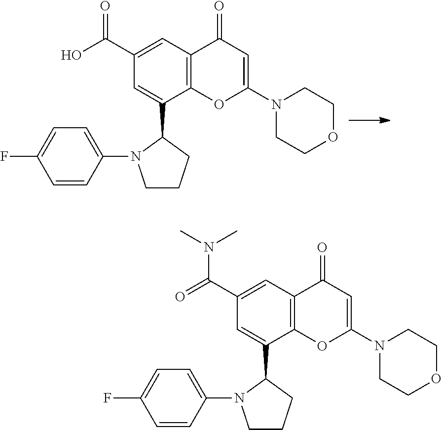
C12=C(C=C(C(O)=O)C=C1C1N(C3=CC=C(F)C=C3)CCC1)C(=O)C=C(N1CCOCC1)O2.C12=C(C=C(C(=O)N(C)C)C=C1C1N(C3=CC=C(F)C=C3)CCC1)C(=O)C=C(N1CCOCC1)O2
